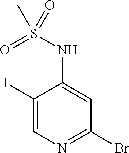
C1(I)=CN=C(Br)C=C1NS(=O)(=O)C
